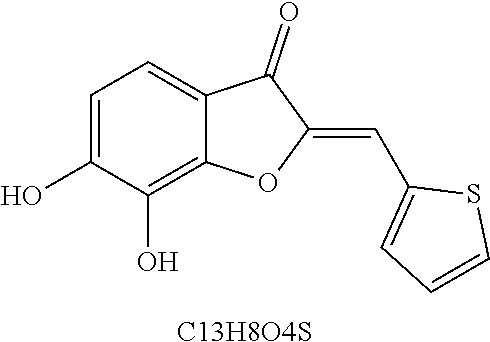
C1=C(O)C(O)=C2C(=C1)C(=O)C(=CC1=CC=CS1)O2.[C13H8O4S]
